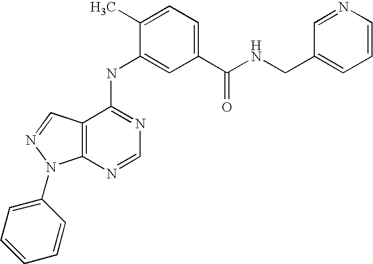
C12=C(C(NC3=CC(C(NCC4=CC=CN=C4)=O)=CC=C3C)=NC=N1)C=NN2C1=CC=CC=C1
